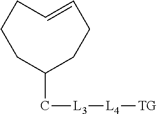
C1(C[L3][L4][TG])CCCC=CCC1
